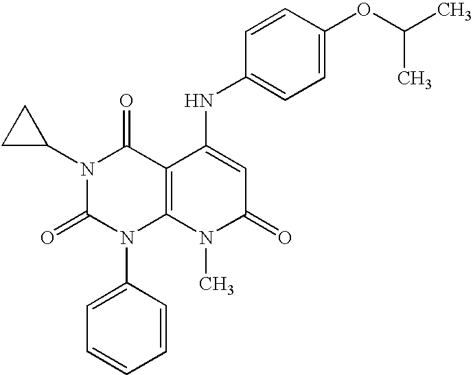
N1(C2CC2)C(=O)N(C2=CC=CC=C2)C2=C(C1=O)C(NC1=CC=C(OC(C)C)C=C1)=CC(=O)N2C
